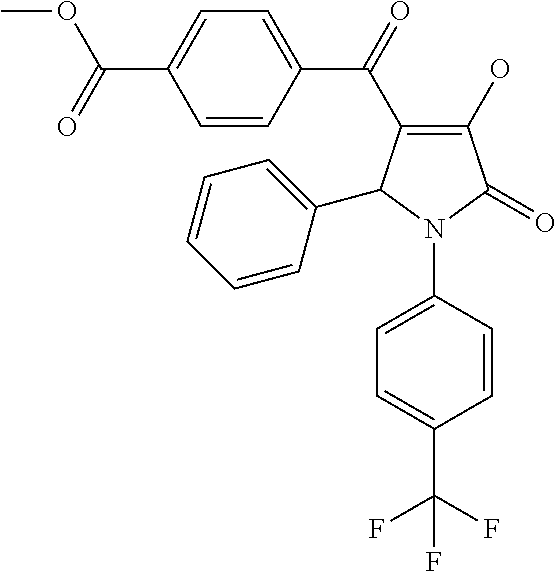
C1(O)=C(C(C2=CC=C(C(=O)OC)C=C2)=O)C(C2=CC=CC=C2)N(C2=CC=C(C(F)(F)F)C=C2)C1=O
